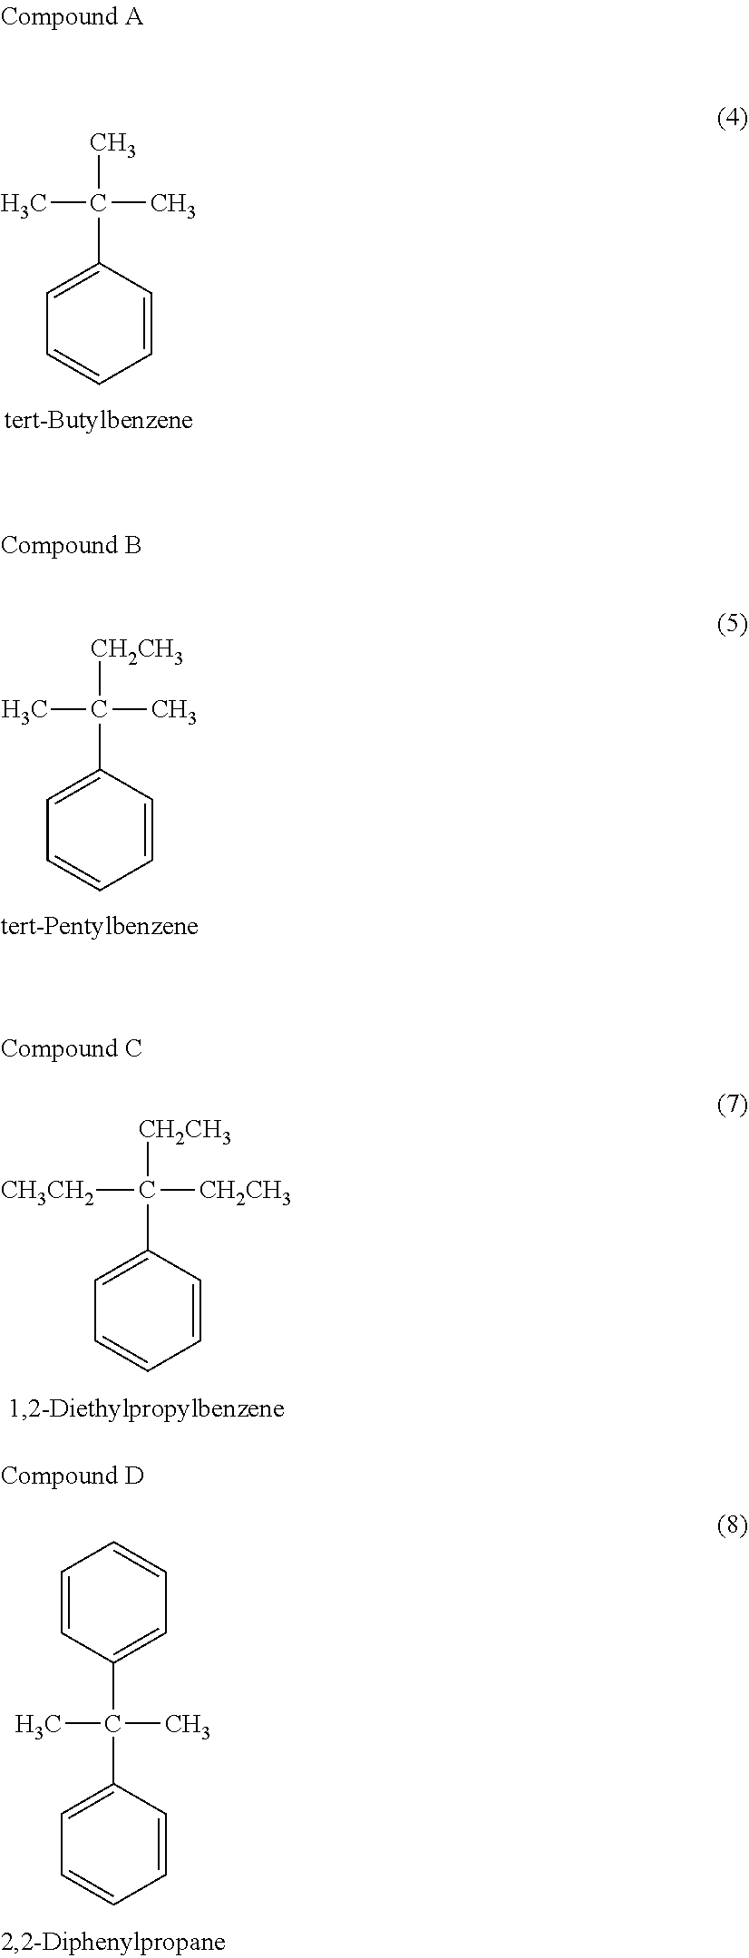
C1=C(C(C)(C)C)C=CC=C1.C1=C(C([CH2CH3])(C)C)C=CC=C1.C1=C(C([CH2CH3])([CH3CH2])[CH2CH3])C=CC=C1.C1=C(C(C2=CC=CC=C2)(C)C)C=CC=C1
